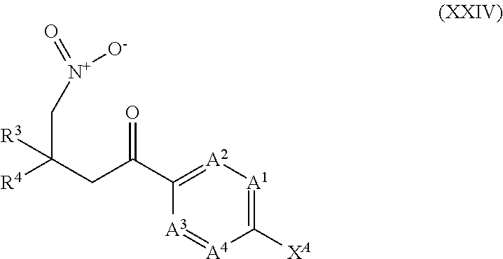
[A2]1=C(C(CC([R4])(C[N+](=O)[O-])[R3])=O)[A3]=[A4]C([XA])=[A1]1
